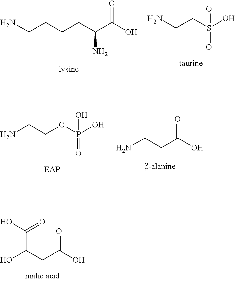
NCCCCC(C(O)=O)N.NCCS(O)(=O)=O.C(COP(O)(=O)O)N.C(CC(O)=O)N.C(CC(O)=O)(O)C(O)=O
